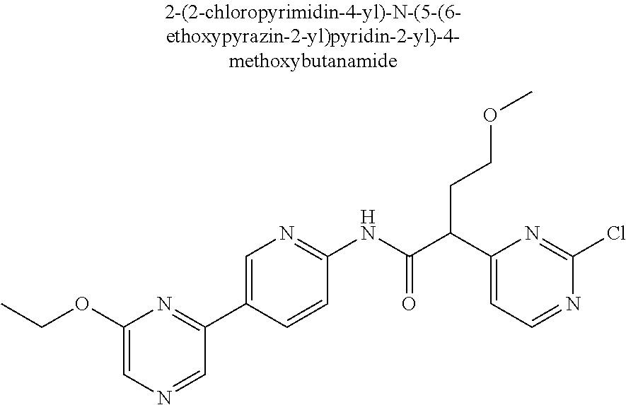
C1(OCC)=CN=CC(C2=CN=C(NC(C(C3=CC=NC(Cl)=N3)CCOC)=O)C=C2)=N1
